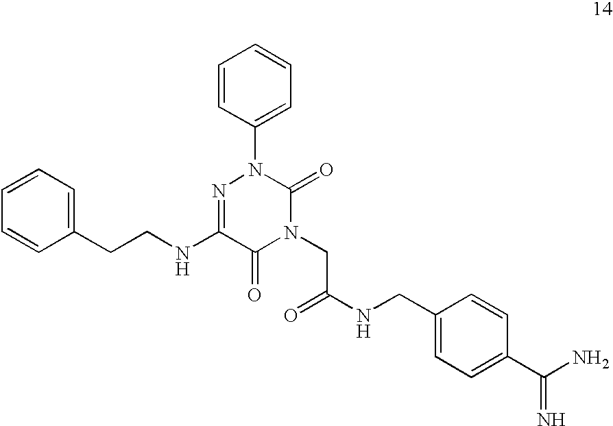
C1(CCNC2=NN(C3=CC=CC=C3)C(=O)N(CC(NCC3=CC=C(C(N)=N)C=C3)=O)C2=O)=CC=CC=C1
